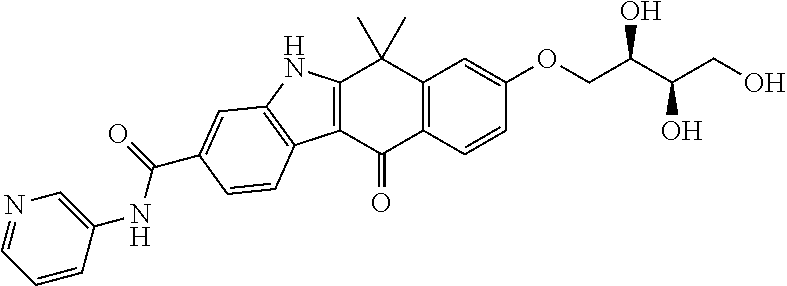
C12=C(C=CC(OCC(C(CO)O)O)=C1)C(=O)C1=C(C2(C)C)NC2=C1C=CC(C(=O)NC1=CN=CC=C1)=C2
